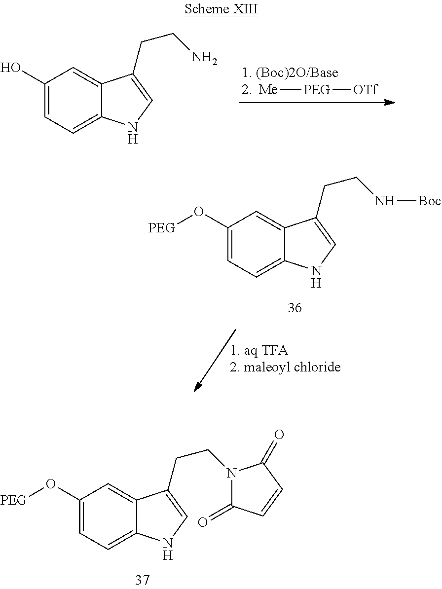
[Me][PEG][OTf].C1(O)=CC=C2C(=C1)C(CCN)=CN2.C1(O[PEG])=CC=C2C(=C1)C(CCN[Boc])=CN2.C1(O[PEG])=CC=C2C(=C1)C(CCN1C(=O)C=CC1=O)=CN2
